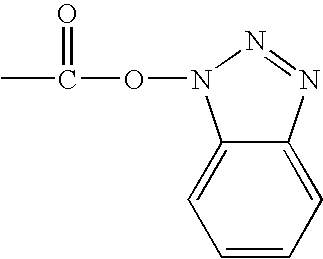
C1=CC=C2C(=C1)N(OC(=O)C)N=N2
